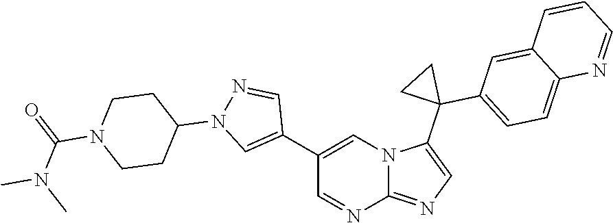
C1(C2=CN(C3CCN(C(=O)N(C)C)CC3)N=C2)=CN2C(=NC=C2C2(C3=CC=C4C(=C3)C=CC=N4)CC2)N=C1
